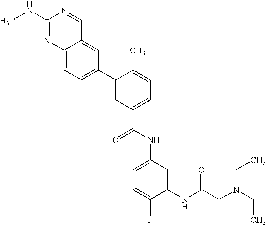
C1(NC)=NC2=CC=C(C3=CC(C(NC4=CC=C(F)C(NC(CN(CC)CC)=O)=C4)=O)=CC=C3C)C=C2C=N1
